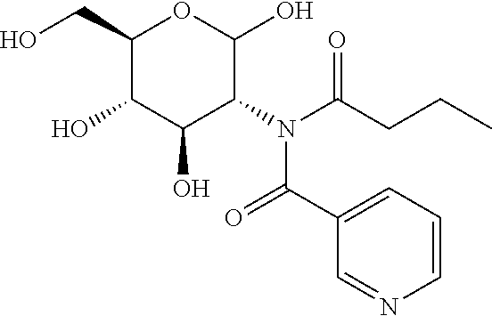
C1(CO)C(O)C(O)C(N(C(CCC)=O)C(C2=CC=CN=C2)=O)C(O)O1
